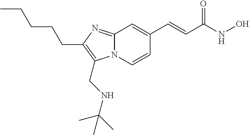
N12C(=NC(CCCCC)=C1CNC(C)(C)C)C=C(C=CC(NO)=O)C=C2
